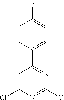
C1=CC(C2=NC(Cl)=NC(Cl)=C2)=CC=C1F
